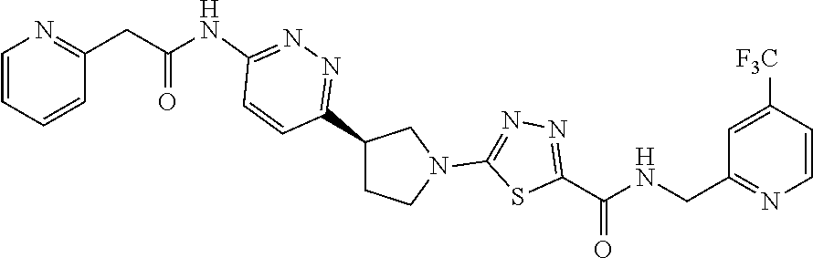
C1=CC(CC(=O)NC2=NN=C(C3CCN(C4=NN=C(C(NCC5=NC=CC([F3C])=C5)=O)S4)C3)C=C2)=NC=C1
